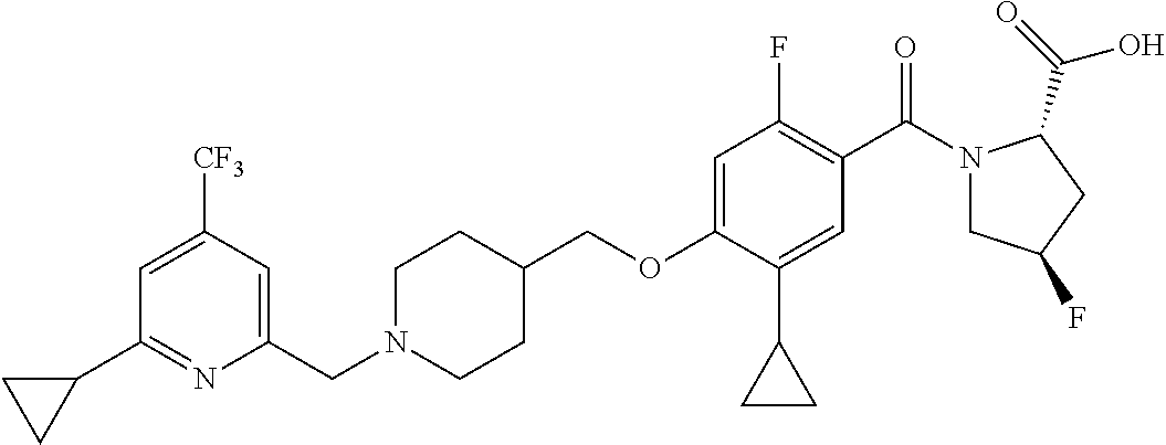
C1=C([CF3])C=C(CN2CCC(COC3=CC(F)=C(C(=O)N4CC(F)CC4C(=O)O)C=C3C3CC3)CC2)N=C1C1CC1
